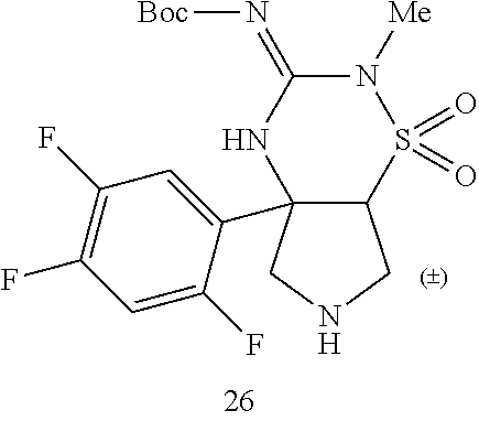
C12C(C3=CC(F)=C(F)C=C3F)(CNC1)NC(=N[Boc])N([Me])S2(=O)=O
